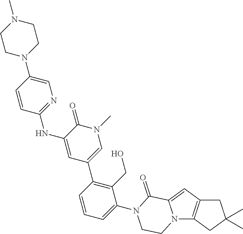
N12C3=C(C=C1C(=O)N(C1=CC=CC(C4=CN(C)C(=O)C(NC5=NC=C(N6CCN(C)CC6)C=C5)=C4)=C1CO)CC2)CC(C)(C)C3
